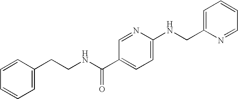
C1=CC=C(CCNC(=O)C2=CC=C(NCC3=CC=CC=N3)N=C2)C=C1
